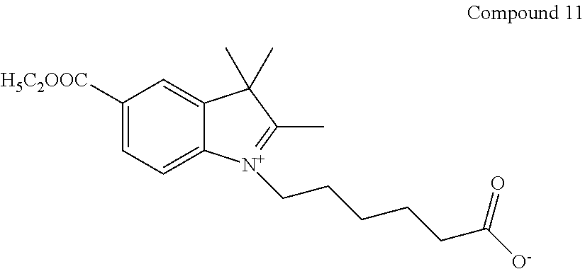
C1([H5C2OOC])=CC=C2C(=C1)C(C)(C)C(C)=[N+]2CCCCCC([O-])=O
